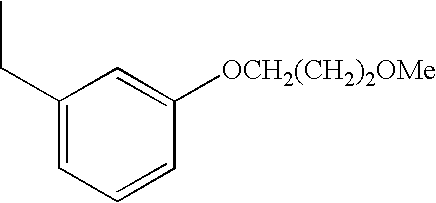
C1(CC)=CC=CC([OCH2(CH2)2OMe])=C1
